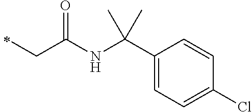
C(NC(CC)=O)(C1=CC=C(Cl)C=C1)(C)C
